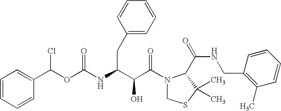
O(C(NC(C(C(N1CSC(C)(C)C1C(NCC1=C(C)C=CC=C1)=O)=O)O)CC1=CC=CC=C1)=O)C(C1=CC=CC=C1)Cl
